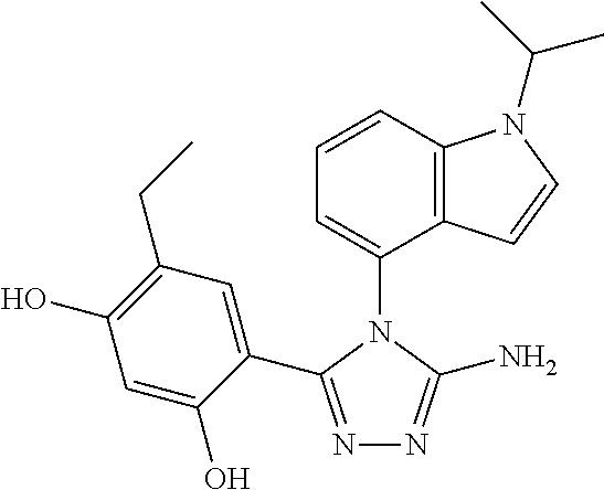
C1=CC2=C(C(N3C(C4=CC(CC)=C(O)C=C4O)=NN=C3N)=C1)C=CN2C(C)C
